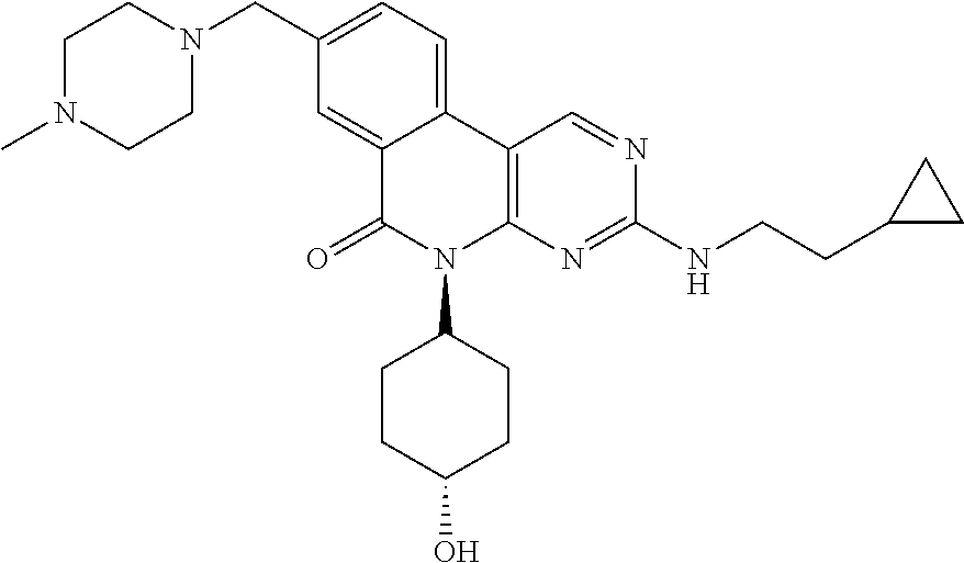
C1N(C)CCN(CC2=CC=C3C(=C2)C(=O)N(C2CCC(O)CC2)C2=C3C=NC(NCCC3CC3)=N2)C1
